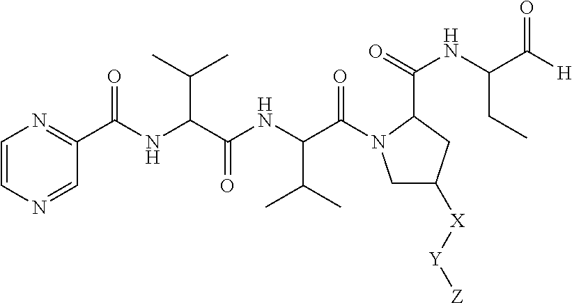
C1=CN=CC(C(NC(C(NC(C(=O)N2CC([X][Y][Z])CC2C(NC(CC)C(=O)[H])=O)C(C)C)=O)C(C)C)=O)=N1
